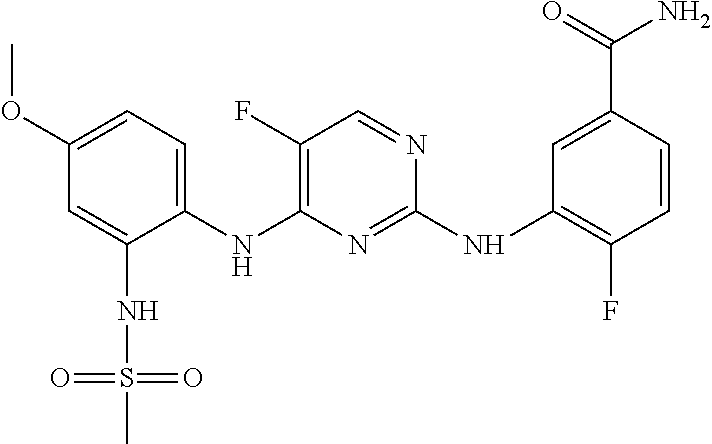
C1(OC)=CC=C(NC2=C(F)C=NC(NC3=C(F)C=CC(C(=O)N)=C3)=N2)C(NS(=O)(=O)C)=C1
